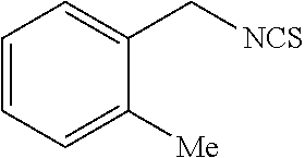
C1([Me])=CC=CC=C1C[NCS]
